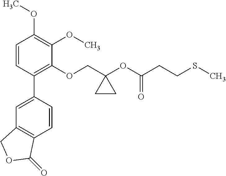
C1=CC(C2=CC3=C(C=C2)C(=O)OC3)=C(OCC2(OC(CCSC)=O)CC2)C(OC)=C1OC
